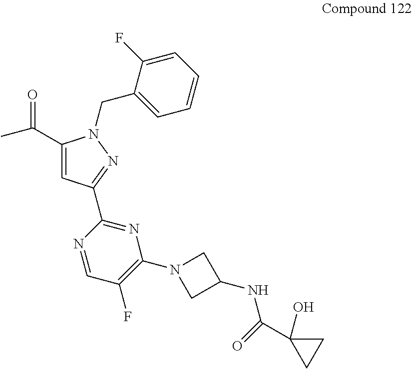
C(=O)(C1=CC(C2=NC(N3CC(NC(C4(O)CC4)=O)C3)=C(F)C=N2)=NN1CC1=CC=CC=C1F)C
